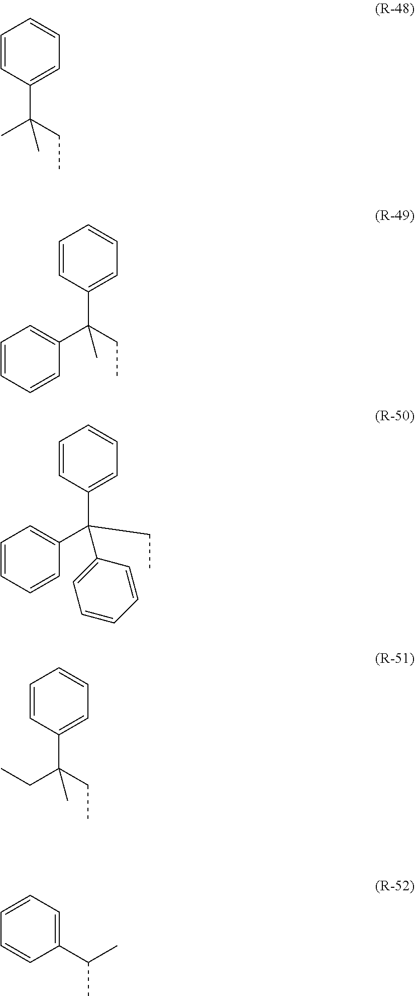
C1=CC(C(CC)(C)C)=CC=C1.C1=CC(C(CC)(C2=CC=CC=C2)C)=CC=C1.C1=CC(C(CC)(C2=CC=CC=C2)C2=CC=CC=C2)=CC=C1.C1=CC(C(CC)(CC)C)=CC=C1.C1=CC=C(C(C)C)C=C1
